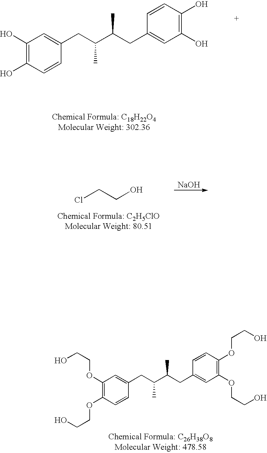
C1(O)=C(O)C=CC(CC(C(CC2=CC(O)=C(O)C=C2)C)C)=C1.[NaOH].ClCCO.C1(OCCO)=C(OCCO)C=CC(CC(C(CC2=CC(OCCO)=C(OCCO)C=C2)C)C)=C1
